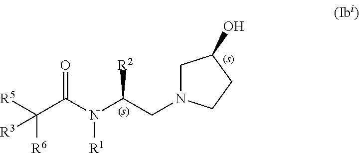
C1N(CC(N(C(C([R6])([R5])[R3])=O)[R1])[R2])CCC1O
